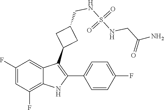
N(S(NCC(N)=O)(=O)=O)CC1CC(C2=C(C3=CC=C(F)C=C3)NC3=C(F)C=C(F)C=C23)C1
